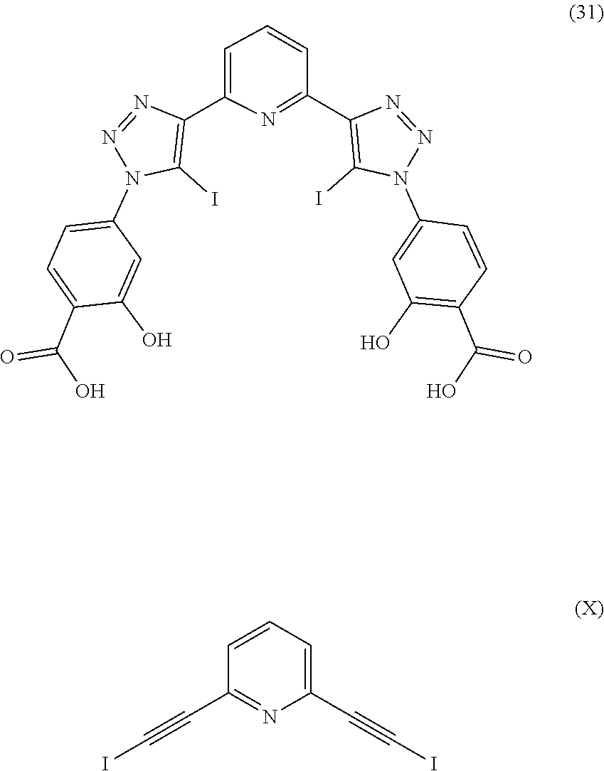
N1(C2=CC(O)=C(C(O)=O)C=C2)C(I)=C(C2=NC(C3=C(I)N(C4=CC=C(C(O)=O)C(O)=C4)N=N3)=CC=C2)N=N1.C1=CC=C(C#CI)N=C1C#CI
